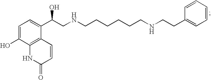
C1=C(O)C2=C(C(C(CNCCCCCCNCCC3=CC=CC=C3)O)=C1)C=CC(=O)N2
